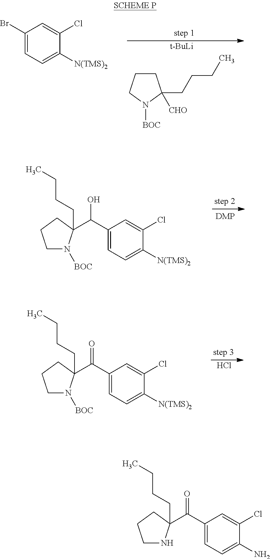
C1CCN([BOC])C1(CCCC)[CHO].[t-BuLi].C1(Br)=CC=C([N(TMS)2])C(Cl)=C1.C1(C(O)C2(CCCC)N([BOC])CCC2)=CC=C([N(TMS)2])C(Cl)=C1.C1(C(=O)C2(CCCC)N([BOC])CCC2)=CC=C([N(TMS)2])C(Cl)=C1.Cl.C1(C(=O)C2(CCCC)NCCC2)=CC=C(N)C(Cl)=C1
